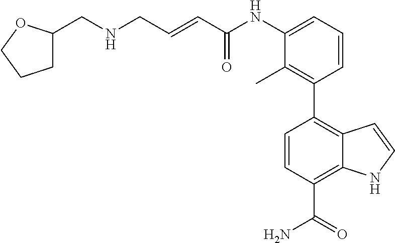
C1(C2=C3C(=C(C(=O)N)C=C2)NC=C3)=C(C)C(NC(C=CCNCC2CCCO2)=O)=CC=C1
